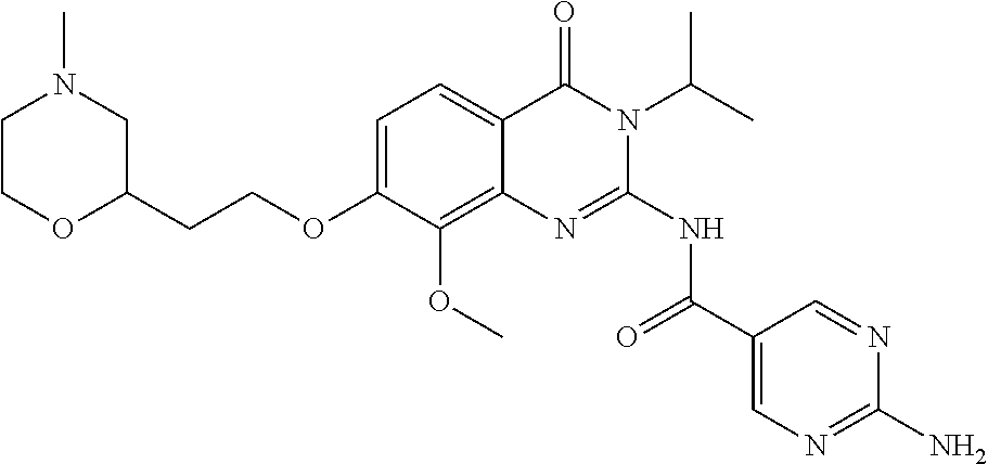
C1=C(OCCC2CN(C)CCO2)C(OC)=C2C(=C1)C(=O)N(C(C)C)C(NC(=O)C1=CN=C(N)N=C1)=N2
